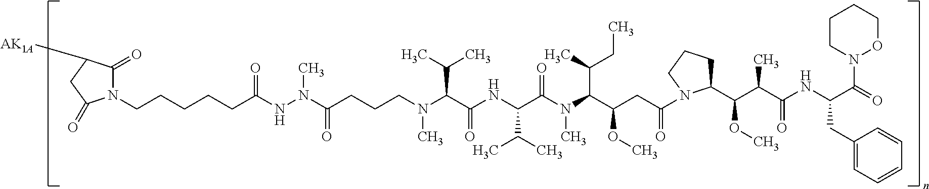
C(CCCCC(=O)NN(C(=O)CCCN(C)C(C(=O)NC(C(C)C)C(N(C(C(OC)CC(=O)N1C(C(C(C)C(=O)NC(C(=O)N2CCCCO2)CC2=CC=CC=C2)OC)CCC1)C(C)CC)C)=O)C(C)C)C)N1C(=O)C([AK1A])CC1=O
